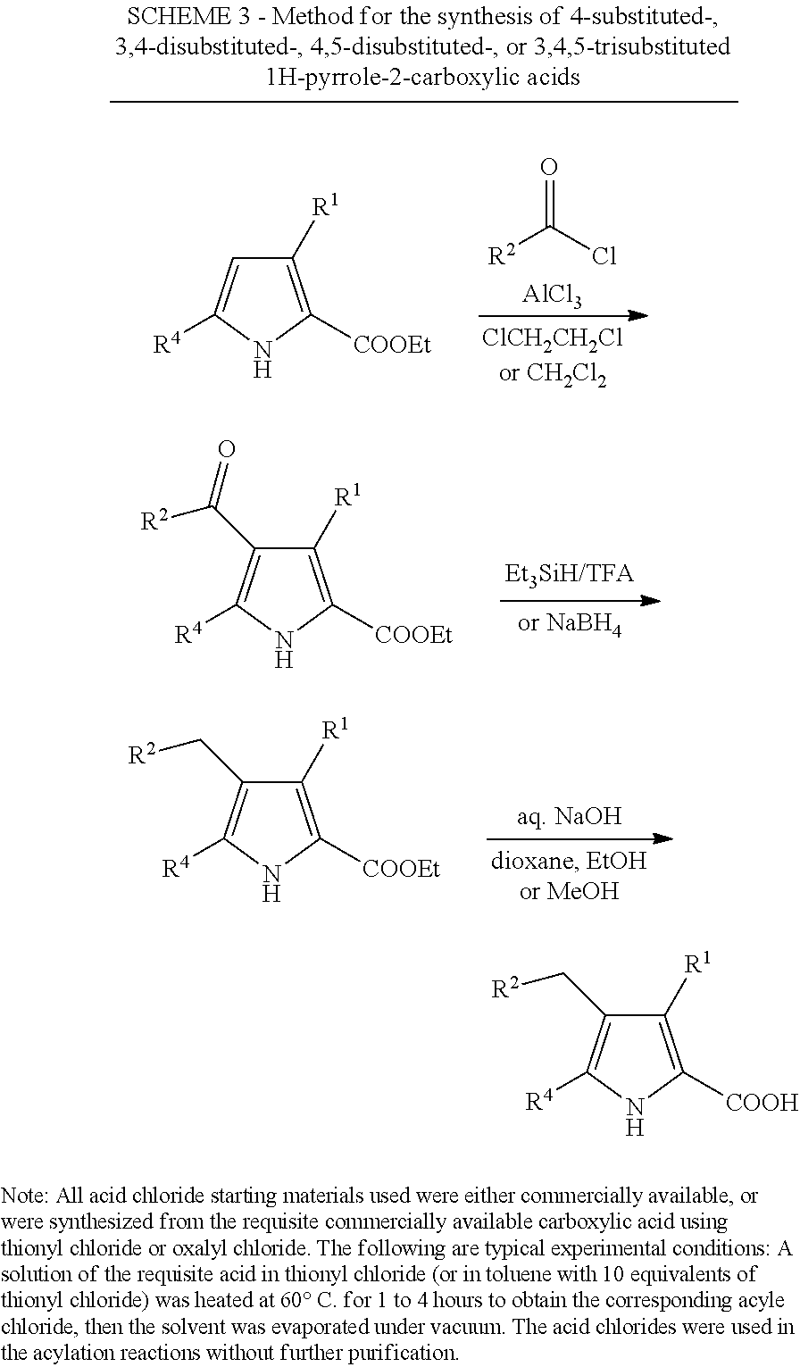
C1([R1])=C([COOEt])NC([R4])=C1C(=O)[R2].C1([R1])=C([COOEt])NC([R4])=C1C[R2].[R2]C(Cl)=O.[AlCl3].C1([R1])=C([COOEt])NC([R4])=C1.C1([R1])=C([COOH])NC([R4])=C1C[R2]
